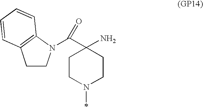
C1CN(C(C2(N)CCN(C)CC2)=O)C2=C1C=CC=C2
